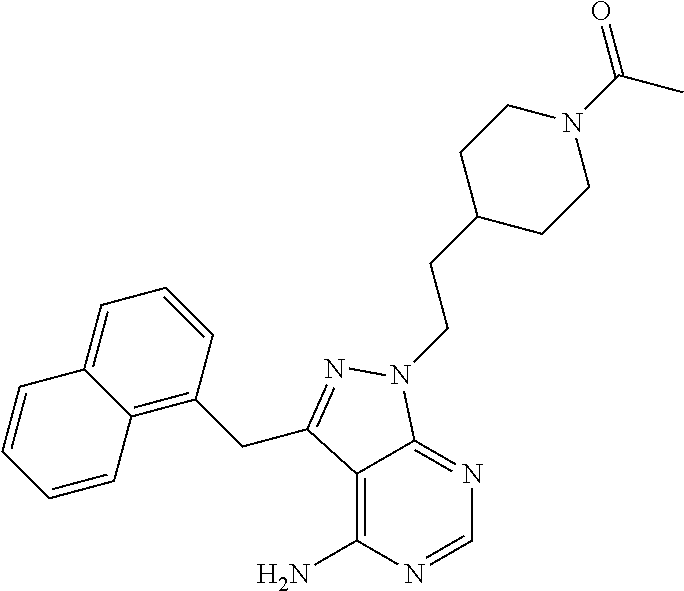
C12=C(N)N=CN=C1N(CCC1CCN(C(C)=O)CC1)N=C2CC1=C2C(=CC=C1)C=CC=C2
